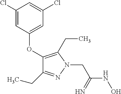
C1(OC2=CC(Cl)=CC(Cl)=C2)=C(CC)N(CC(=N)NO)N=C1CC
